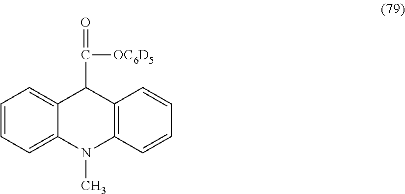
C1=CC=C2C(=C1)C(C(=O)[OC6D5])C1=C(N2C)C=CC=C1
